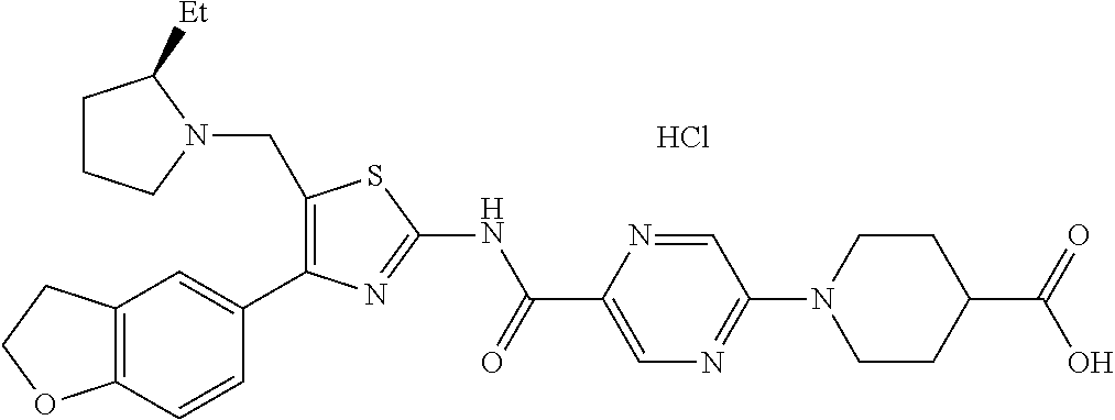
C12=C(C=CC(C3=C(CN4C([Et])CCC4)SC(NC(C4=CN=C(N5CCC(C(=O)O)CC5)C=N4)=O)=N3)=C1)OCC2.Cl
